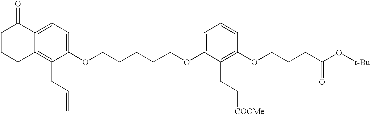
C1CCC2=C(CC=C)C(OCCCCCOC3=CC=CC(OCCCC(O[t-Bu])=O)=C3CC[COOMe])=CC=C2C1=O
